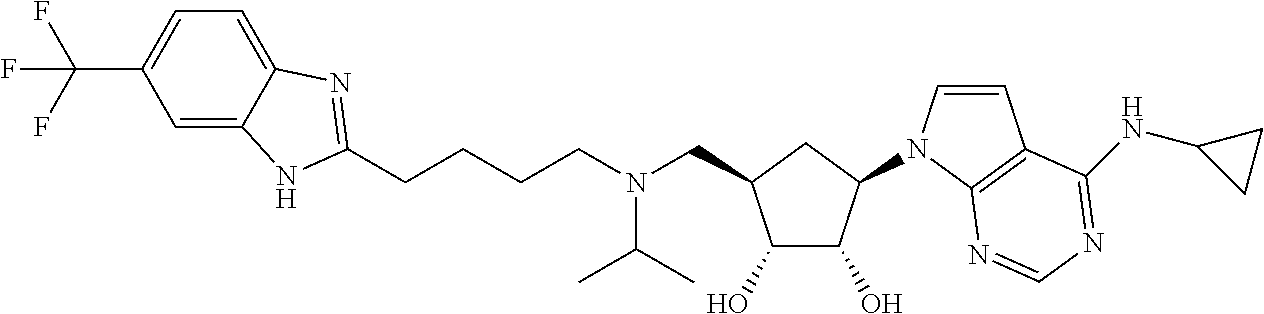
C1=C2C(=CC=C1C(F)(F)F)N=C(CCCCN(CC1C(O)C(O)C(N3C=CC4=C3N=CN=C4NC3CC3)C1)C(C)C)N2
